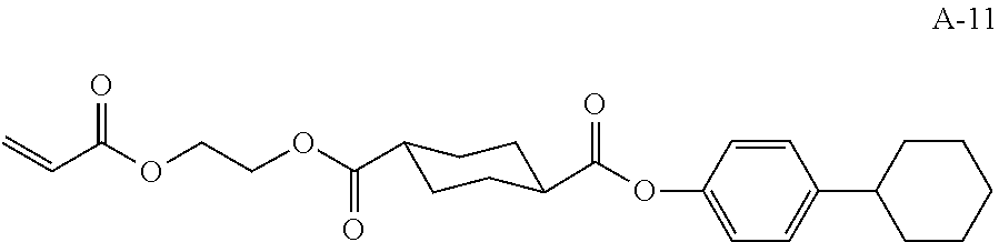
C=CC(OCCOC(C1CCC(C(OC2=CC=C(C3CCCCC3)C=C2)=O)CC1)=O)=O
